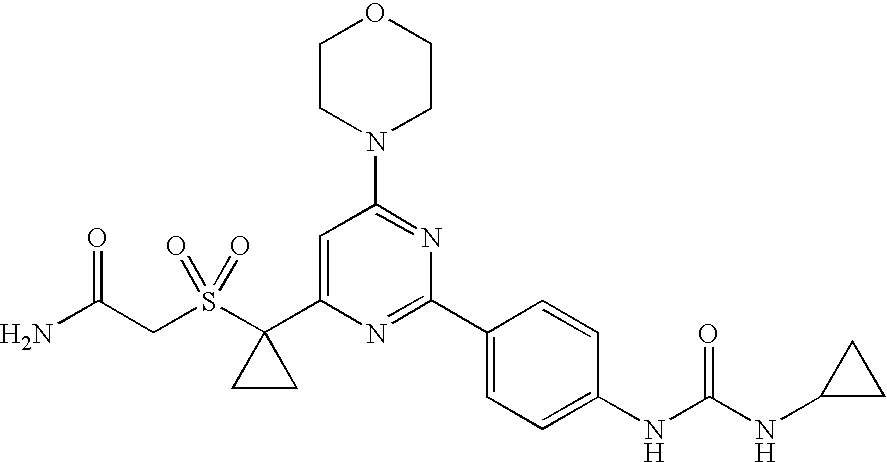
C(S(C1(C2=CC(N3CCOCC3)=NC(C3=CC=C(NC(NC4CC4)=O)C=C3)=N2)CC1)(=O)=O)C(N)=O
